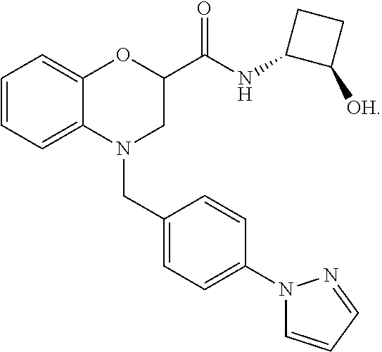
C1=CC=C2C(=C1)OC(C(NC1C([OH])CC1)=O)CN2CC1=CC=C(N2C=CC=N2)C=C1
